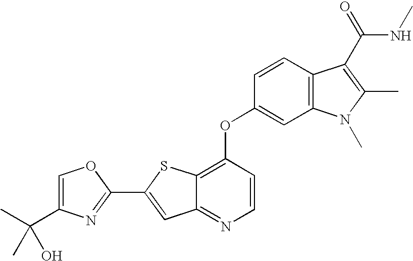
C12=NC=CC(OC3=CC4=C(C=C3)C(C(NC)=O)=C(C)N4C)=C1SC(C1=NC(C(C)(C)O)=CO1)=C2
